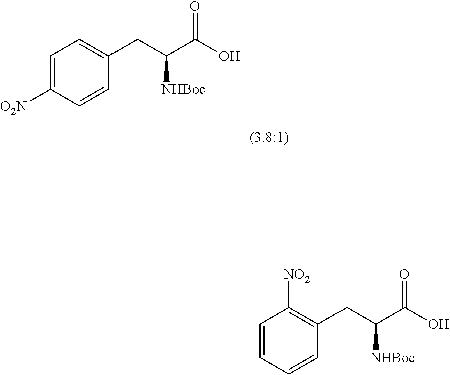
C1=C([O2N])C=CC(CC(C(O)=O)[NHBoc])=C1.C1=CC=CC(CC(C(O)=O)[NHBoc])=C1[NO2]
